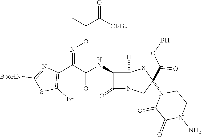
C1(C(C(NC2C(=O)N3C2([H])SC(N2C(=O)C(=O)N(N)CC2)(C(=O)OB)C3)=O)=NOC(C(=O)[Ot-Bu])(C)C)=C(Br)SC([BocHN])=N1
